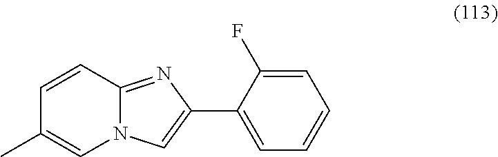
C1(C2=CN3C(=N2)C=CC(C)=C3)=CC=CC=C1F
